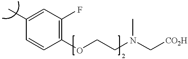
C1(C)=CC(F)=C(OCCN(C[CO2H])C)C=C1
